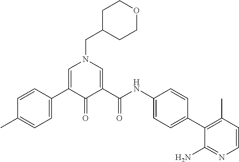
C1=C(C2=CC=C(C)C=C2)C(=O)C(C(NC2=CC=C(C3=C(C)C=CN=C3N)C=C2)=O)=CN1CC1CCOCC1
